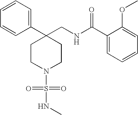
C1(C2(CNC(C3=CC=CC=C3OC)=O)CCN(S(=O)(=O)NC)CC2)=CC=CC=C1
